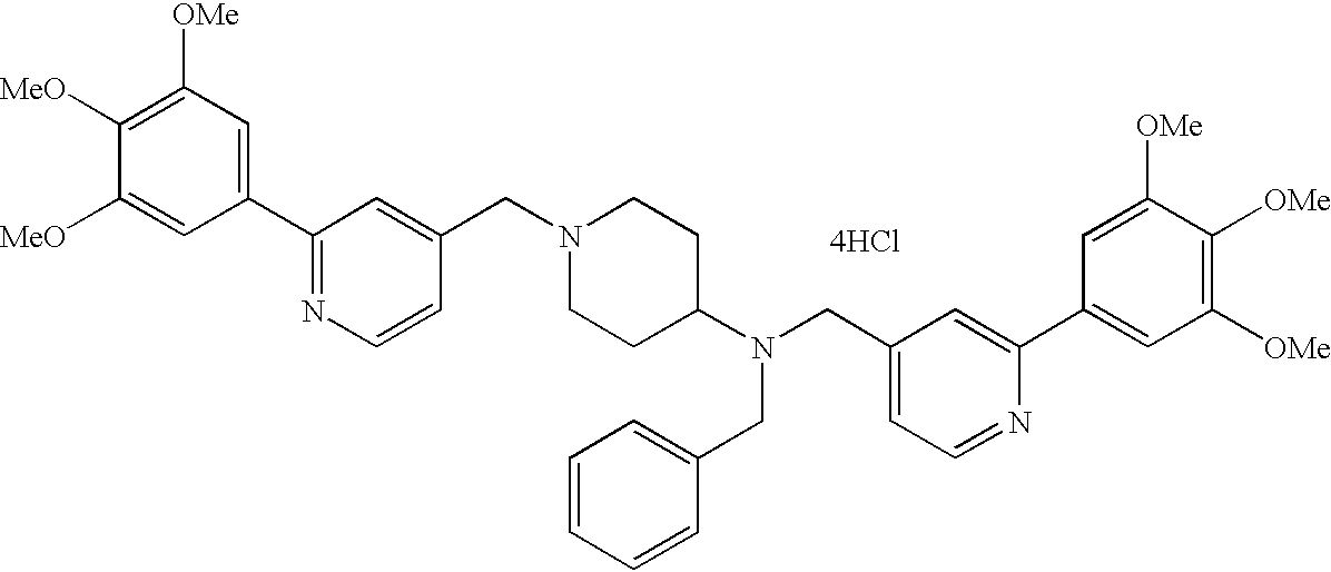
C1([OMe])=C([MeO])C([MeO])=CC(C2=NC=CC(CN3CCC(N(CC4=CC=NC(C5=CC([OMe])=C([OMe])C([OMe])=C5)=C4)CC4=CC=CC=C4)CC3)=C2)=C1.[4HCl]
